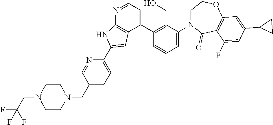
N1=CC=C(C2=C(CO)C(N3CCOC4=C(C3=O)C(F)=CC(C3CC3)=C4)=CC=C2)C2=C1NC(C1=CC=C(CN3CCN(CC(F)(F)F)CC3)C=N1)=C2
